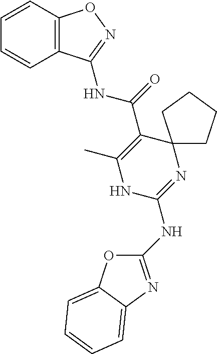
C12=C(C=CC=C1)ON=C2NC(=O)C1=C(C)NC(NC2=NC3=CC=CC=C3O2)=NC12CCCC2
